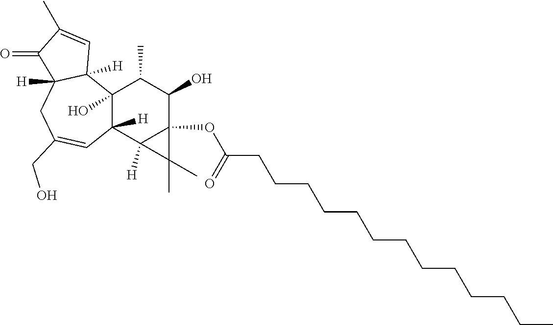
C12(O)C([H])(C3([H])C(OC(=O)CCCCCCCCCCCCC)(C(O)C1C)C3(C)C)C=C(CO)CC1([H])C2([H])C=C(C)C1=O
